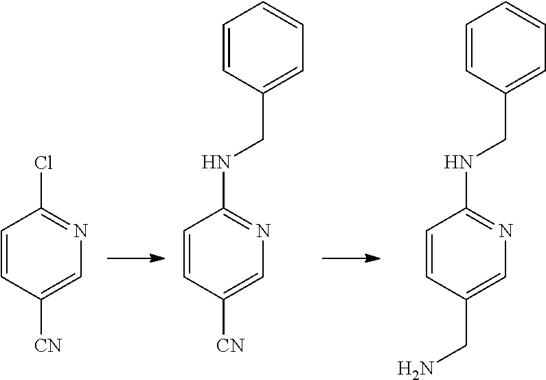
C1=CC([CN])=CN=C1Cl.C1=CC([CN])=CN=C1NCC1=CC=CC=C1.C1=CC(CN)=CN=C1NCC1=CC=CC=C1
